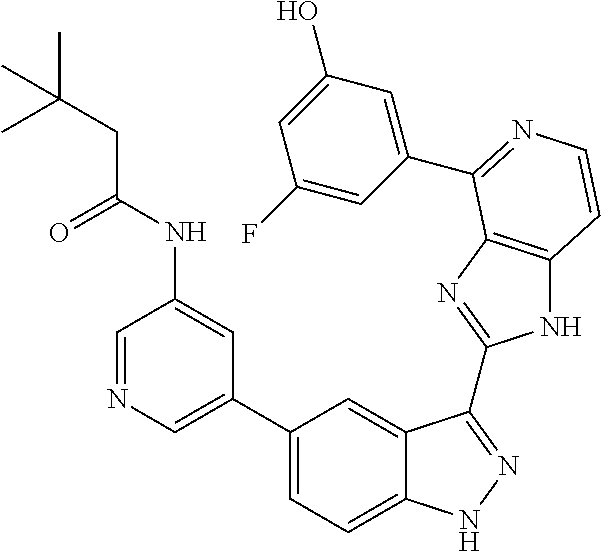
C1(C2=CN=CC(NC(CC(C)(C)C)=O)=C2)=CC=C2C(=C1)C(C1=NC3=C(N1)C=CN=C3C1=CC(O)=CC(F)=C1)=NN2
